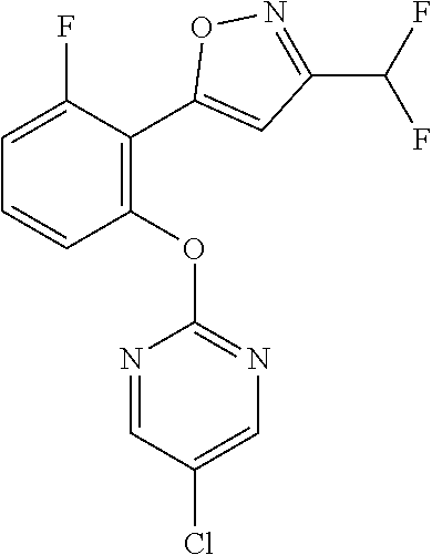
C1(OC2=NC=C(Cl)C=N2)=C(C2=CC(C(F)F)=NO2)C(F)=CC=C1
